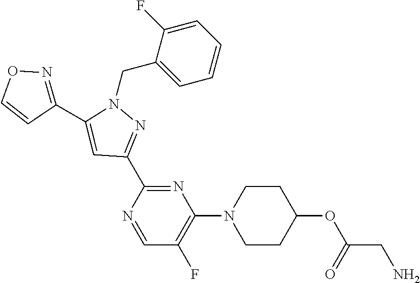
N1(CC2=CC=CC=C2F)C(C2=NOC=C2)=CC(C2=NC(N3CCC(OC(CN)=O)CC3)=C(F)C=N2)=N1
